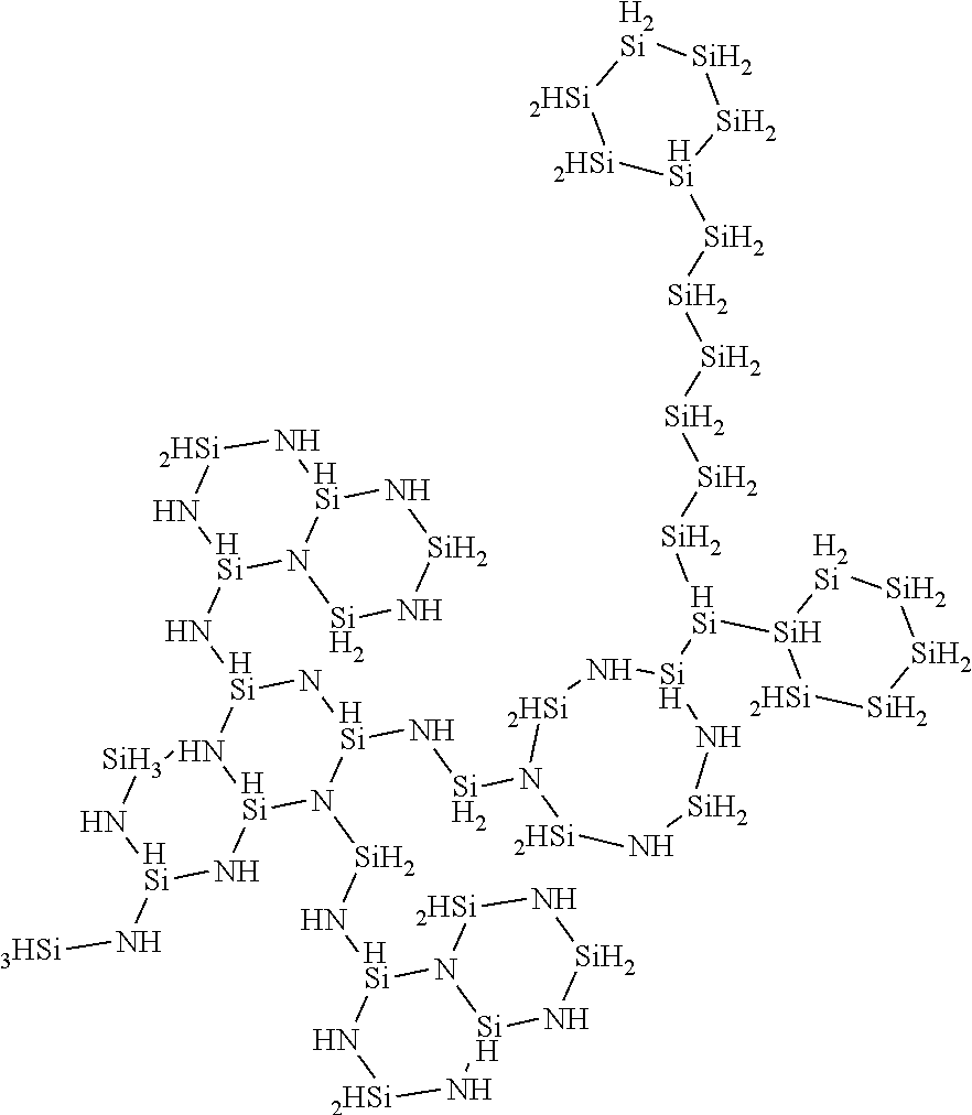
N1[HSi](N[HSi]2N[HSi](N[Si]N3[2HSi]N[Si]N[Si]([HSi]([Si][Si][Si][Si][Si][Si][HSi]4[Si][Si][H2Si][2HSi][2HSi]4)[Si]4[2HSi][Si][Si][Si][H2Si]4)N[2HSi]3)N([Si]N[HSi]3N4[Si](N[2HSi]N3)N[Si]N[2HSi]4)[HSi]3N2[Si]N[HSi](N[3HSi])N3)N2[HSi](N[2HSi]1)N[Si]N[Si]2
